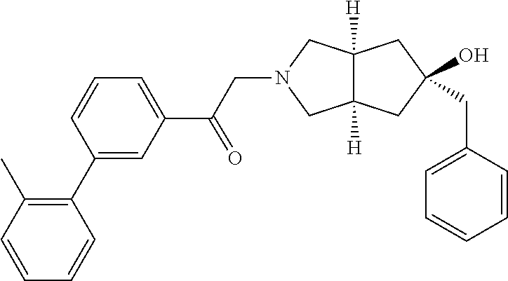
C1(CC2(O)CC3([H])C([H])(CN(CC(C4=CC=CC(C5=C(C)C=CC=C5)=C4)=O)C3)C2)=CC=CC=C1
